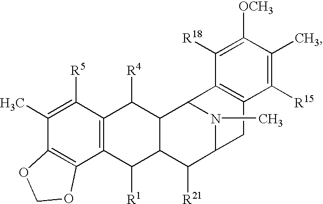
C1(C)=C([R5])C2=C(C3=C1OCO3)C([R1])C1C(C2[R4])C2N(C)C(C1[R21])CC1=C2C([R18])=C([OCH3])C(C)=C1[R15]
